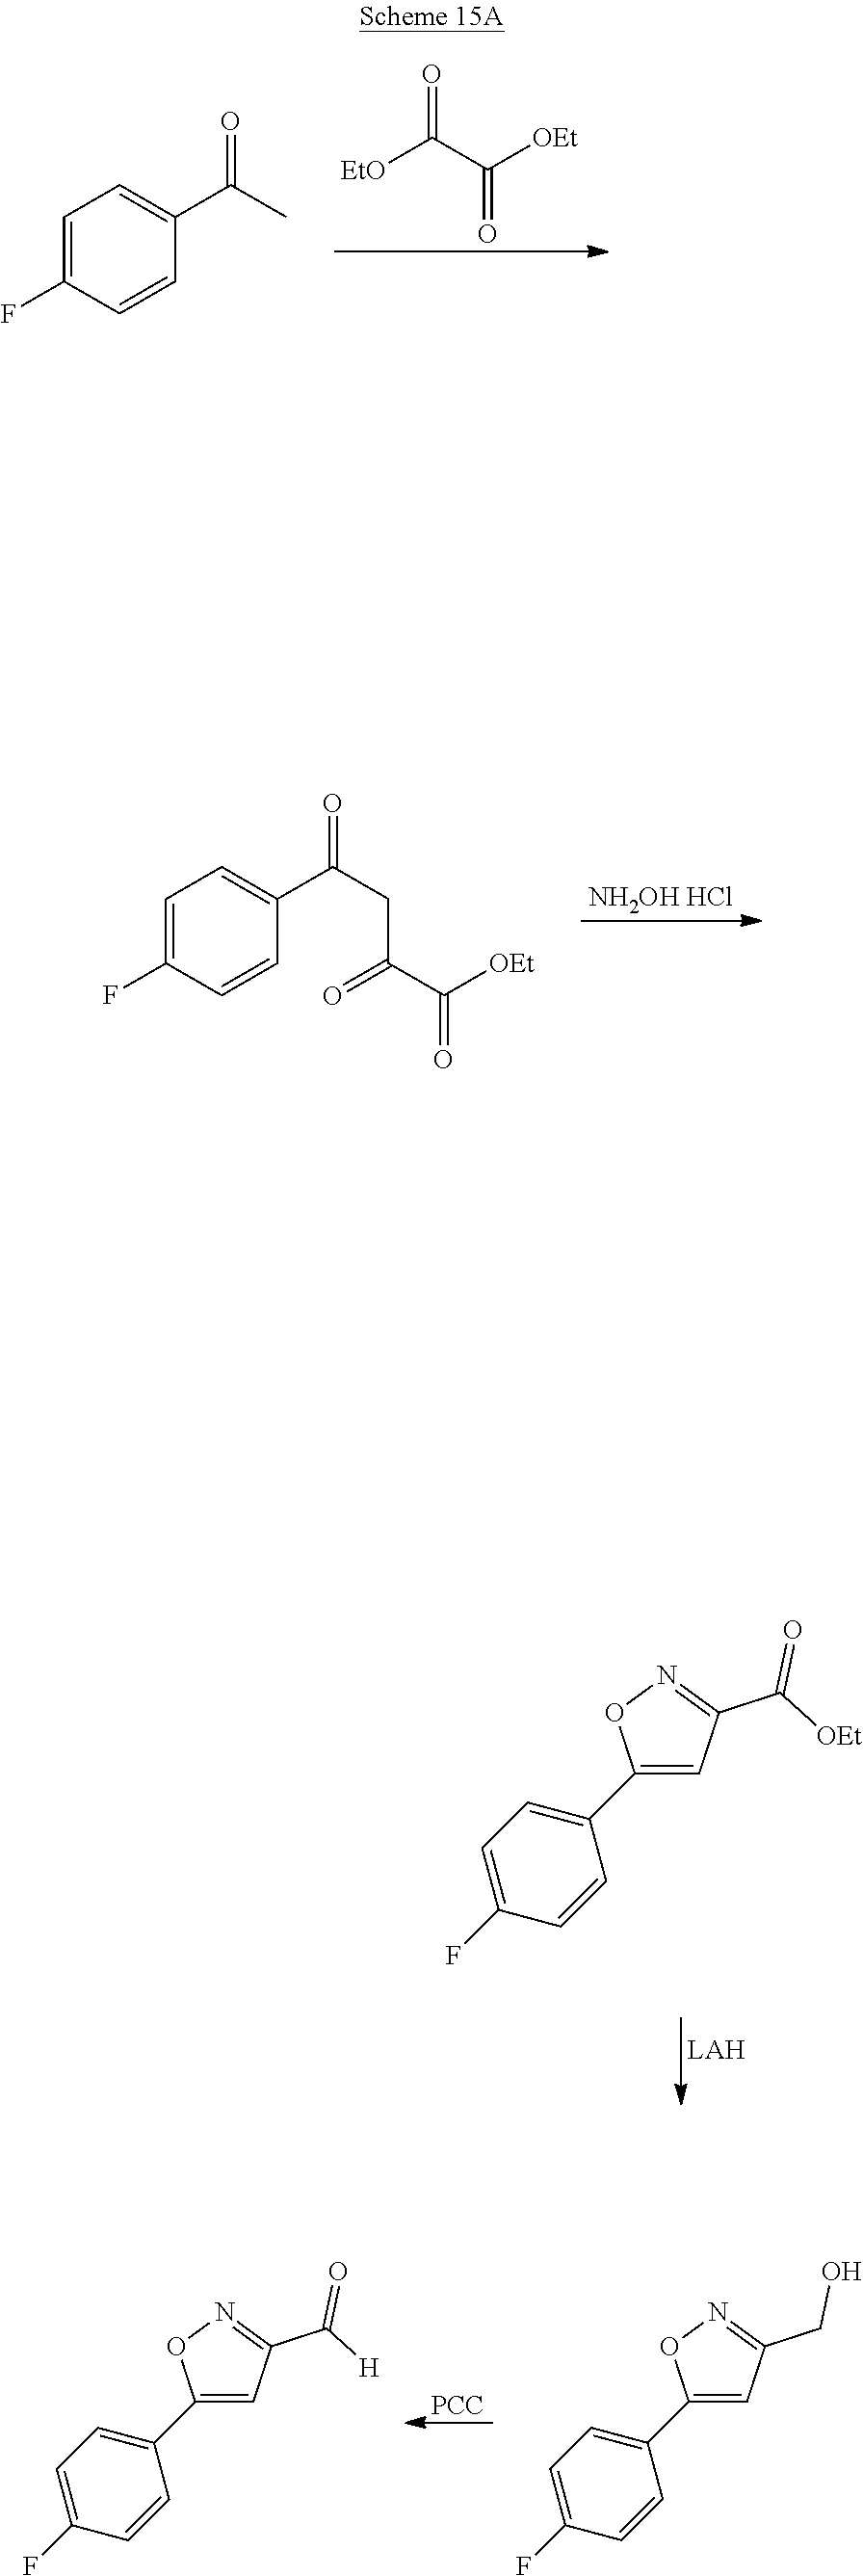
[EtO]C(=O)C([OEt])=O.C1=C(F)C=CC(C(C)=O)=C1.[NH2OH HCl].C1=C(F)C=CC(C(CC(=O)C(=O)[OEt])=O)=C1.C1(C2=CC=C(F)C=C2)=CC(C(=O)[OEt])=NO1.[PCC].C1(C2=CC=C(F)C=C2)=CC(CO)=NO1.C1(C2=CC=C(F)C=C2)=CC(C(=O)[H])=NO1
